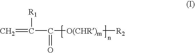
C=C(C([O(CHR)m][R2])=O)[R1]
